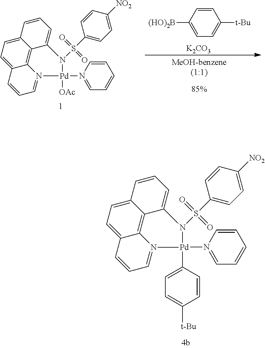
C12=CC=C3C4=C1C(=CC=C2)N(S(=O)(=O)C1=CC=C([NO2])C=C1)[Pd](N1=CC=CC=C1)(C1=CC=C([t-Bu])C=C1)N4=CC=C3.C12=CC=C3C4=C1C(=CC=C2)N(S(=O)(=O)C1=CC=C([NO2])C=C1)[Pd](N1=CC=CC=C1)([OAc])N4=CC=C3.[85%].C1([(HO)2B])=CC=C([t-Bu])C=C1.[K2CO3]
